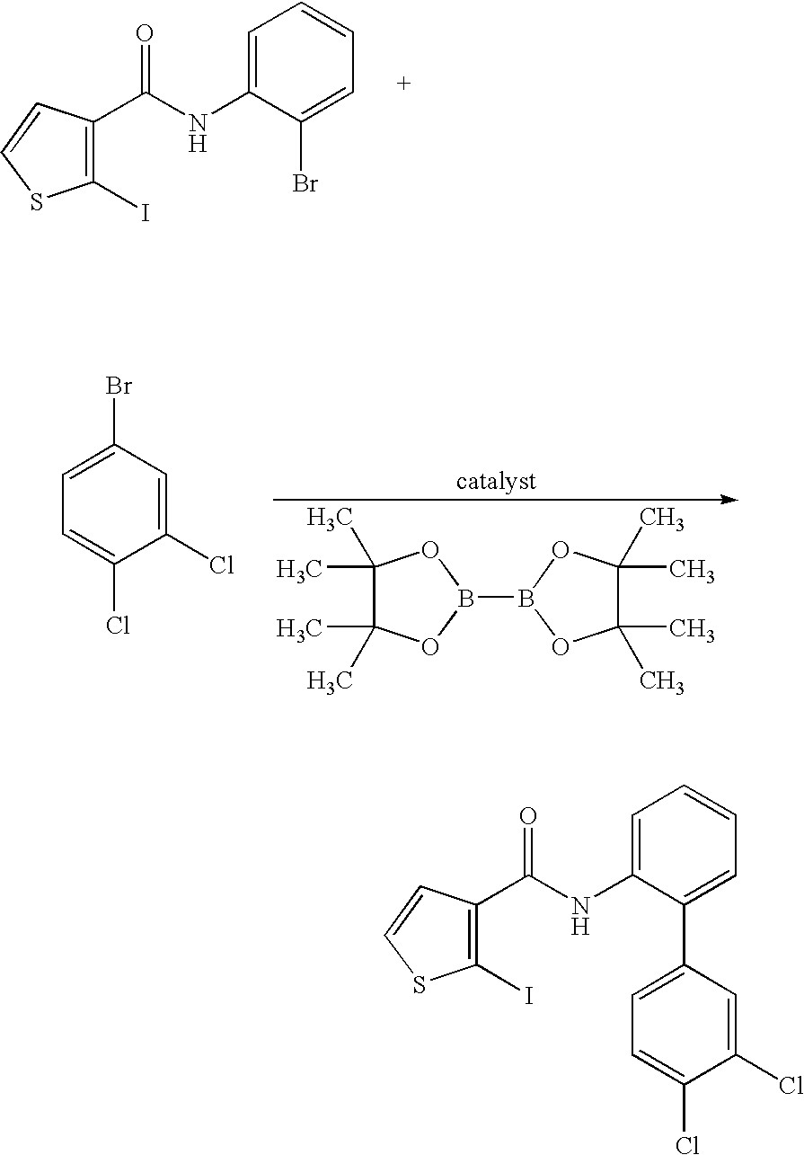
C1(I)=C(C(NC2=CC=CC=C2Br)=O)C=CS1.C1(C)(C)C(C)(C)OB(B2OC(C)(C)C(C)(C)O2)O1.C1(Cl)=CC(Br)=CC=C1Cl.C1(I)=C(C(NC2=CC=CC=C2C2=CC=C(Cl)C(Cl)=C2)=O)C=CS1
